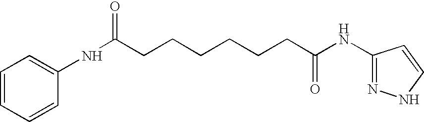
C1=CC=CC(NC(=O)CCCCCCC(NC2=NNC=C2)=O)=C1
